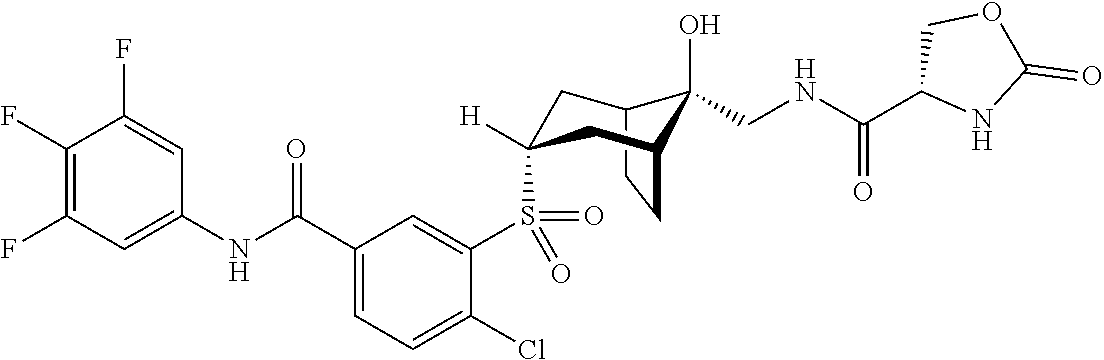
C12CCC(CC(S(C3=CC(C(NC4=CC(F)=C(F)C(F)=C4)=O)=CC=C3Cl)(=O)=O)([H])C1)C2(O)CNC(=O)C1NC(=O)OC1
